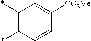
C1(*)=C(*)C=CC([CO2Me])=C1
